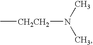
[CH2CH2](N(C)C)C
